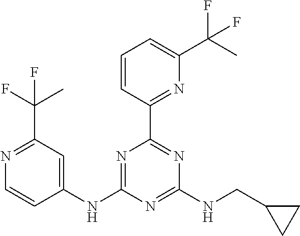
C1(NC2=NC(C3=NC(C(C)(F)F)=CC=C3)=NC(NCC3CC3)=N2)=CC(C(C)(F)F)=NC=C1
